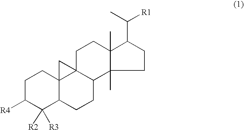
C1C([R4])C([R2])([R3])C2C3(C1)C1(C(CC2)C2(C)CCC(C(C)[R1])C2(C)CC1)C3
